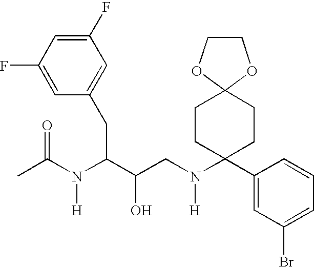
C1(F)=CC(F)=CC(CC(C(CN(C2(C3=CC(Br)=CC=C3)CCC3(CC2)OCCO3)[H])O)N(C(C)=O)[H])=C1
